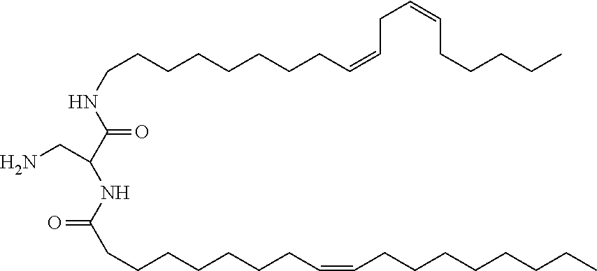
C(CNC(C(NC(CCCCCCCC=CCCCCCCCC)=O)CN)=O)CCCCCCC=CCC=CCCCCC
